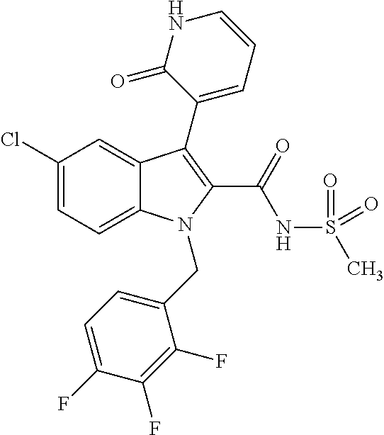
C1(Cl)=CC=C2C(=C1)C(C1=CC=CNC1=O)=C(C(NS(C)(=O)=O)=O)N2CC1=CC=C(F)C(F)=C1F
